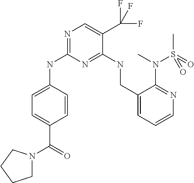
N(C1=NC=C(C(F)(F)F)C(NCC2=CC=CN=C2N(S(=O)(C)=O)C)=N1)C1=CC=C(C(=O)N2CCCC2)C=C1
